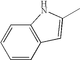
C1=CC2=C(C=C1)NC(C)=C2
